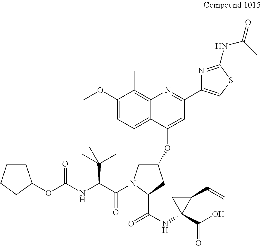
O(C(NC(C(=O)N1CC(OC2=CC(C3=CSC(NC(=O)C)=N3)=NC3=C(C)C(OC)=CC=C23)CC1C(NC1(C(O)=O)C(C=C)C1)=O)C(C)(C)C)=O)C1CCCC1
